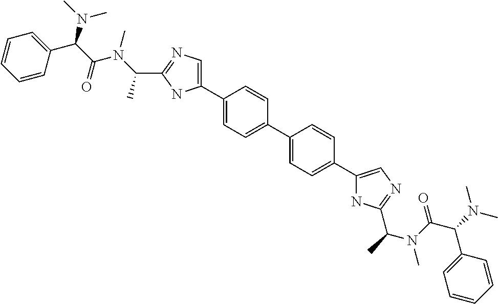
C1=C(C2=CN=C(C(C)N(C)C(=O)C(N(C)C)C3=CC=CC=C3)N2)C=CC(C2=CC=C(C3=CN=C(C(C)N(C(C(N(C)C)C4=CC=CC=C4)=O)C)N3)C=C2)=C1
